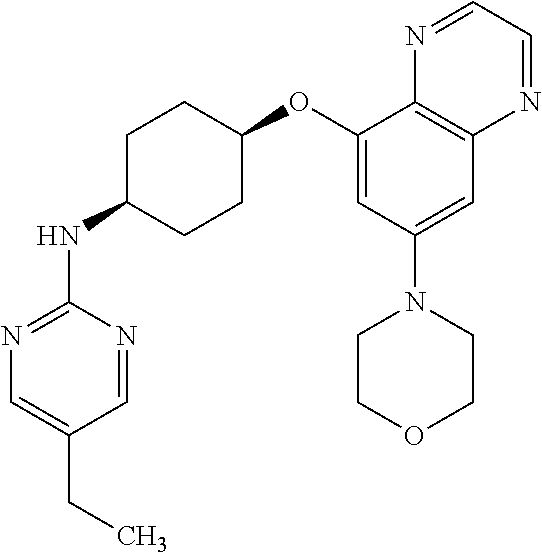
C1=NC(NC2CCC(OC3=CC(N4CCOCC4)=CC4=C3N=CC=N4)CC2)=NC=C1CC
